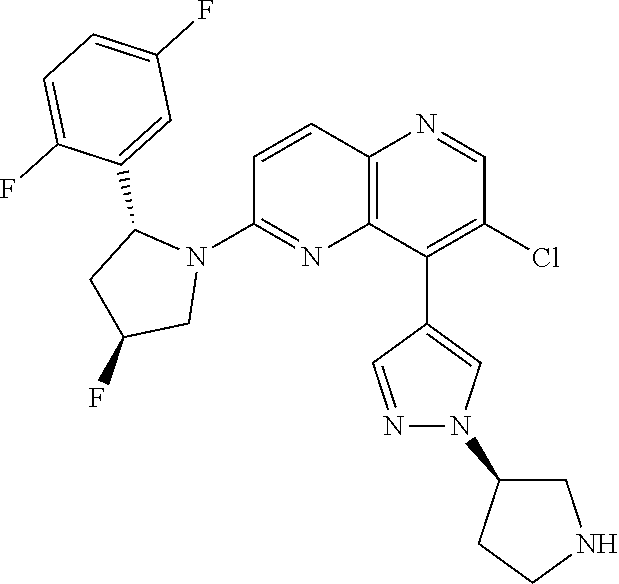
C1=CC2=C(N=C1N1C(C3=CC(F)=CC=C3F)CC(F)C1)C(C1=CN(C3CCNC3)N=C1)=C(Cl)C=N2
